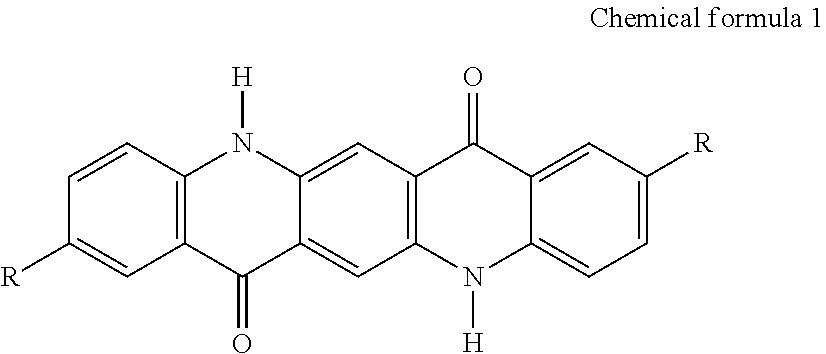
C1=CC2=C(C=C1[R])C(=O)C1=CC3=C(C=C1N2[H])C(=O)C1=CC([R])=CC=C1N3[H]
